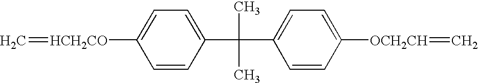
C=[HCH2CO]C1=CC=C(C(C2=CC=C([OCH2CH]=C)C=C2)(C)C)C=C1
